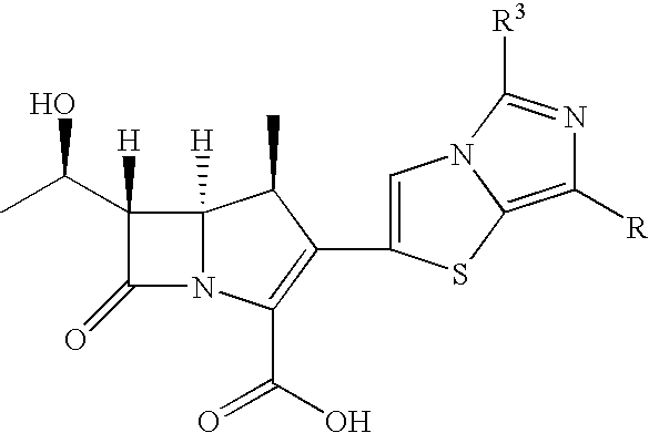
CC(C1([H])C(=O)N2C1([H])C(C)C(C1=CN3C(=C([R])N=C3[R3])S1)=C2C(O)=O)O
